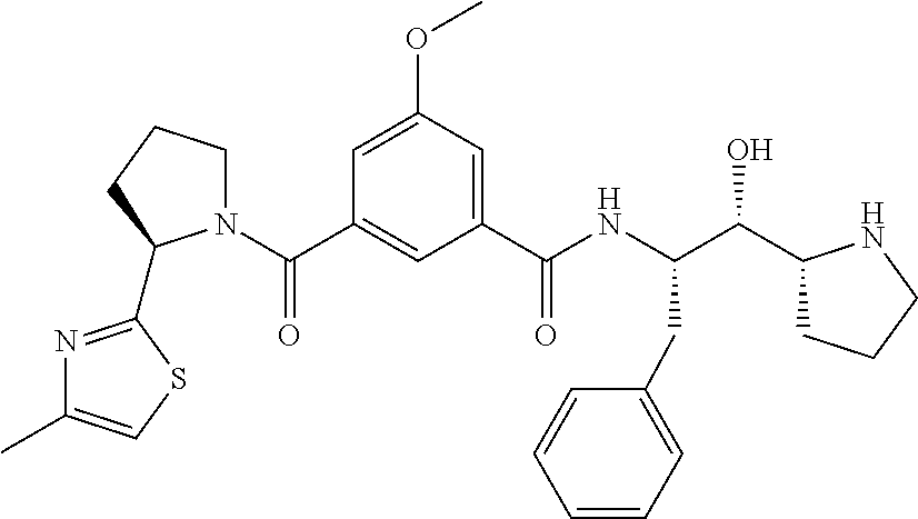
C1(C(NC(C(O)C2CCCN2)CC2=CC=CC=C2)=O)=CC(OC)=CC(C(N2CCCC2C2=NC(C)=CS2)=O)=C1
